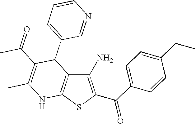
C1(N)=C(C(C2=CC=C(CC)C=C2)=O)SC2=C1C(C1=CC=CN=C1)C(C(=O)C)=C(C)N2
